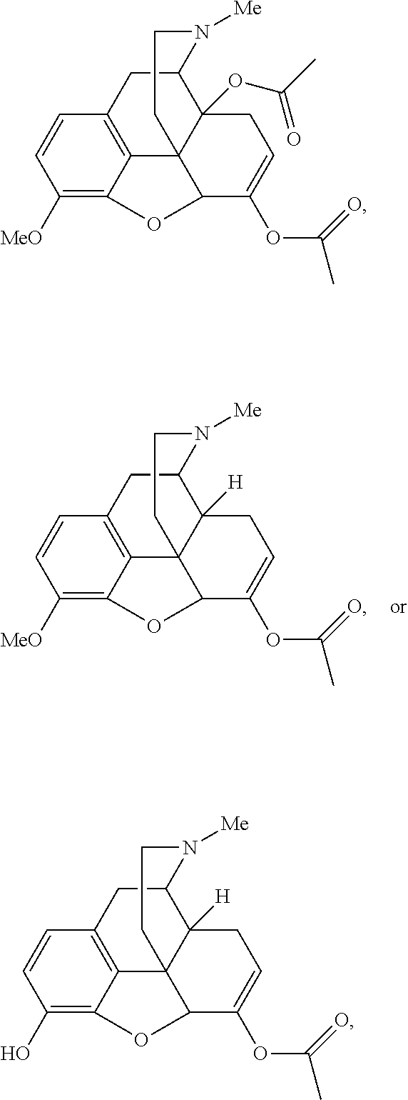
C1([MeO])=C2C3=C(C=C1)CC1C4([H])C3(C(C(OC(C)=O)=CC4)O2)CCN1[Me].C1(O)=C2C3=C(C=C1)CC1C4([H])C3(C(C(OC(C)=O)=CC4)O2)CCN1[Me].C1([MeO])=C2C3=C(C=C1)CC1C4(OC(C)=O)C3(C(C(OC(C)=O)=CC4)O2)CCN1[Me]
